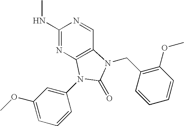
C1(NC)=NC2=C(C=N1)N(CC1=C(OC)C=CC=C1)C(=O)N2C1=CC(OC)=CC=C1
